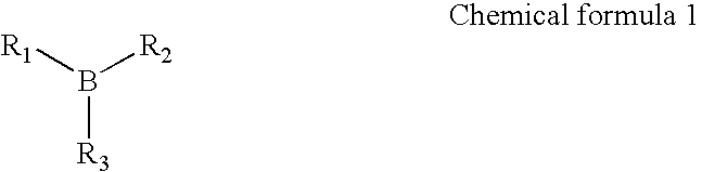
[R1]B([R2])[R3]
